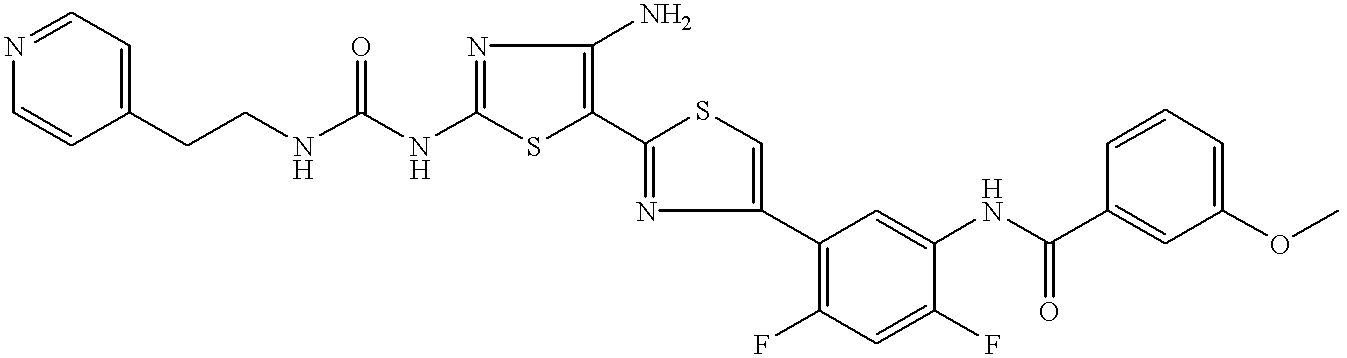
C1(NC(=O)NCCC2=CC=NC=C2)=NC(N)=C(C2=NC(C3=C(F)C=C(F)C(NC(C4=CC(OC)=CC=C4)=O)=C3)=CS2)S1
